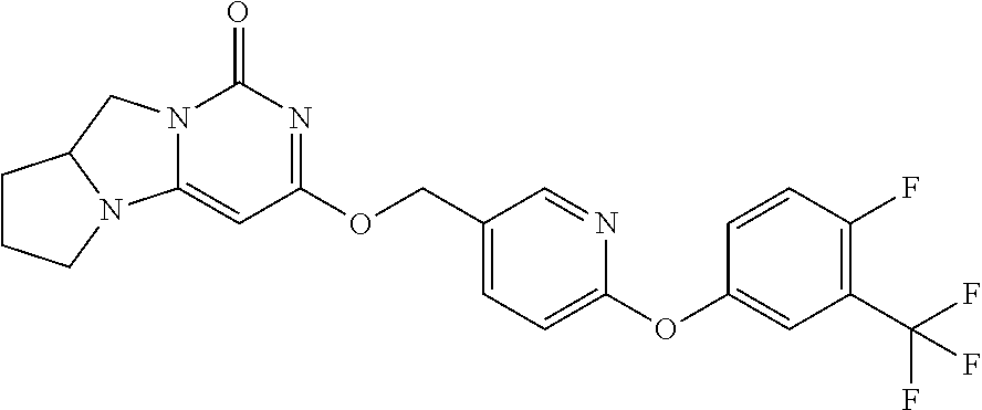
N12C(=CC(OCC3=CC=C(OC4=CC(C(F)(F)F)=C(F)C=C4)N=C3)=NC1=O)N1C(C2)CCC1
